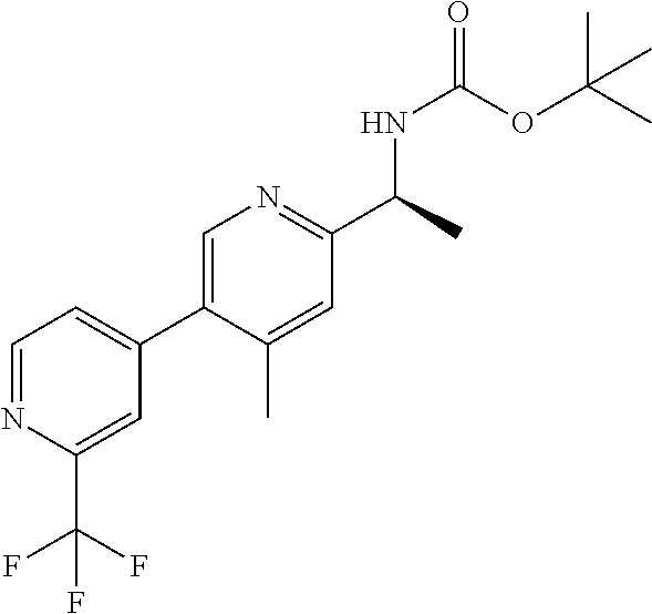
C1=C(C2=CC=NC(C(F)(F)F)=C2)C(C)=CC(C(NC(OC(C)(C)C)=O)C)=N1
